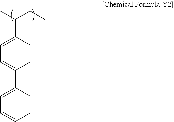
C(C1=CC=C(C2=CC=CC=C2)C=C1)(C)CC
